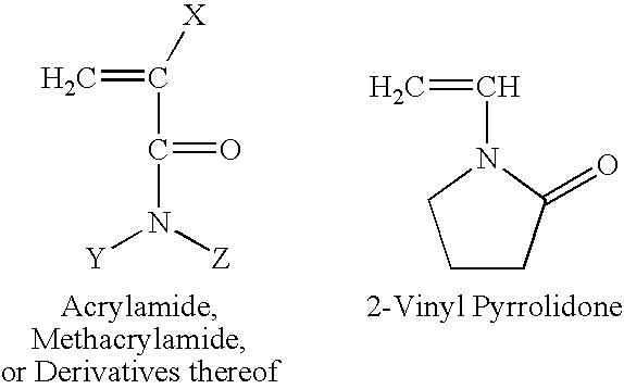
C=C([X])C(N([Y])[Z])=O.C1CC(=O)N(C=C)C1
